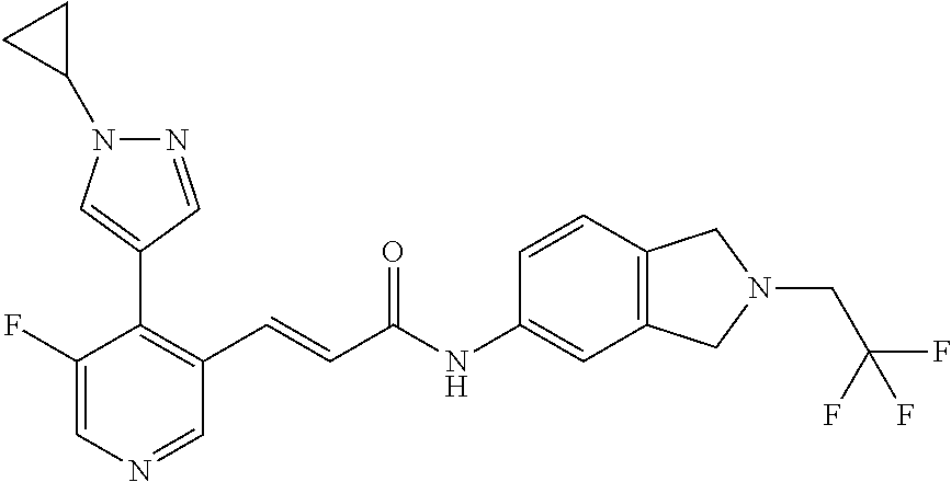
C1(F)=CN=CC(C=CC(NC2=CC3=C(C=C2)CN(CC(F)(F)F)C3)=O)=C1C1=CN(C2CC2)N=C1
